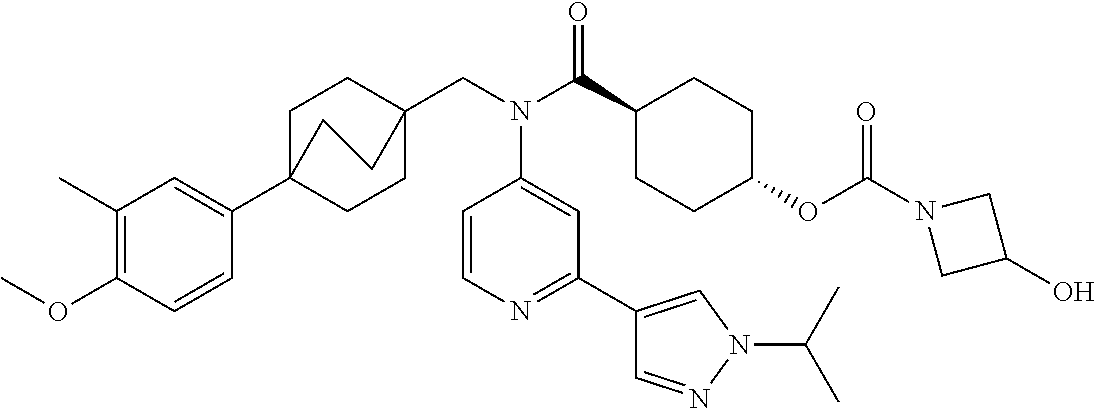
C1(C)=C(OC)C=CC(C23CCC(CN(C(C4CCC(OC(N5CC(O)C5)=O)CC4)=O)C4=CC(C5=CN(C(C)C)N=C5)=NC=C4)(CC2)CC3)=C1
